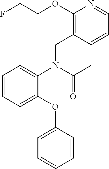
C1=CC=C(OC2=CC=CC=C2)C(N(CC2=C(OCCF)N=CC=C2)C(C)=O)=C1
